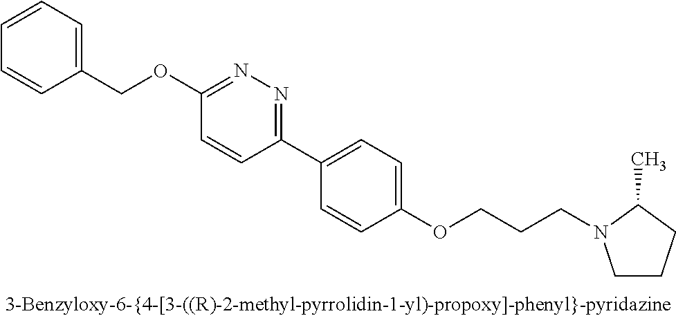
C1(OCC2=CC=CC=C2)=NN=C(C2=CC=C(OCCCN3CCCC3C)C=C2)C=C1
